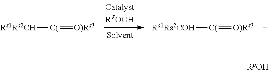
[Rs1Rs2CH][C(]=[O)Rs3].[Rs1Rs2COH][C(]=[O)Rs3].[RpOH]
